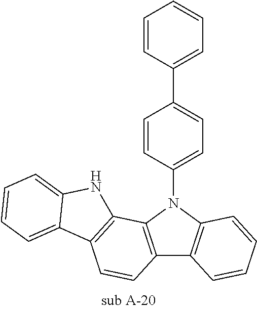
C12=C(N(C3=CC=C(C4=CC=CC=C4)C=C3)C3=C1C=CC=C3)C1=C(C=C2)C2=CC=CC=C2N1
